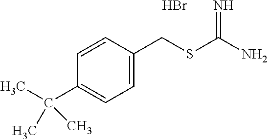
C1=CC(CSC(N)=N)=CC=C1C(C)(C)C.Br
